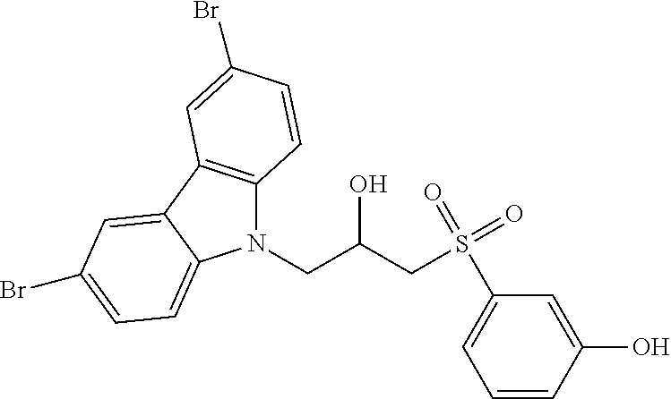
N1(CC(CS(=O)(=O)C2=CC=CC(O)=C2)O)C2=C(C3=CC(Br)=CC=C13)C=C(Br)C=C2
